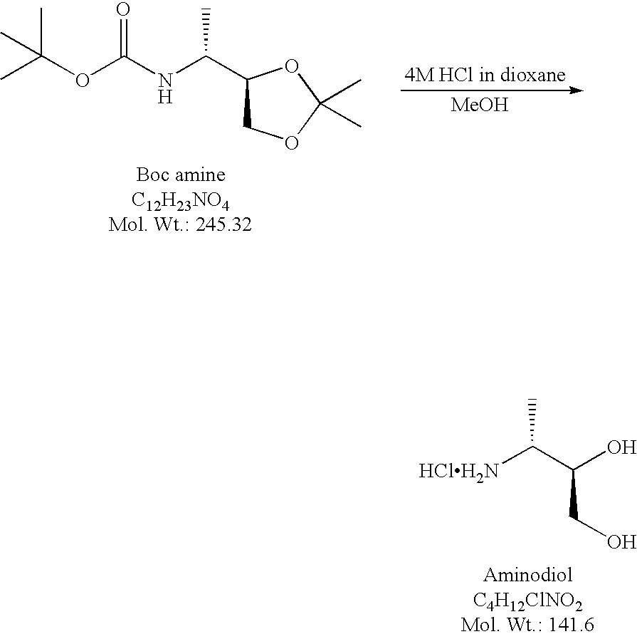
O(C(C)(C)C)C(NC(C1COC(C)(C)O1)C)=O.[MeOH].[HClH2N]C(C(O)CO)C
